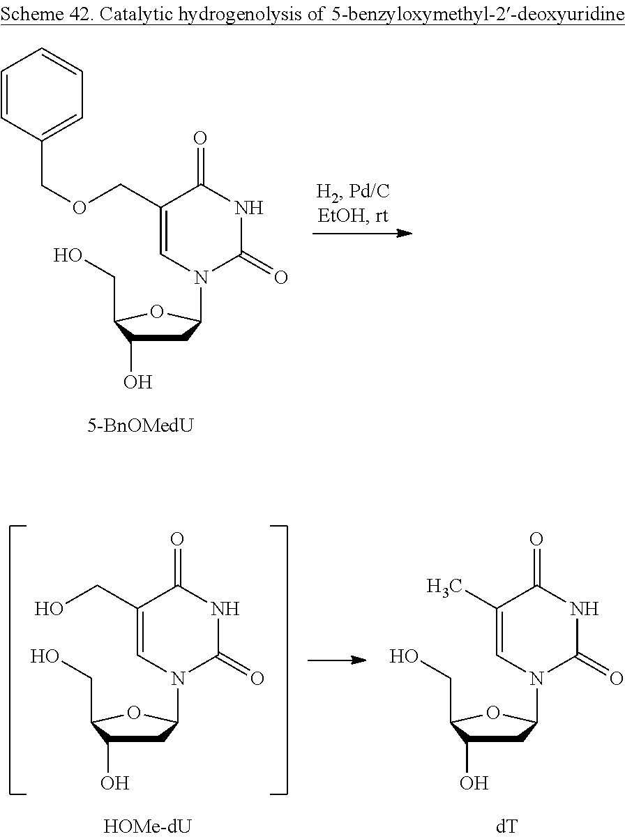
C1C(O)C(CO)OC1N1C(=O)NC(=O)C(COCC2=CC=CC=C2)=C1.C1C(O)C(CO)OC1N1C(=O)NC(=O)C(CO)=C1.C1C(O)C(CO)OC1N1C(=O)NC(=O)C(C)=C1
